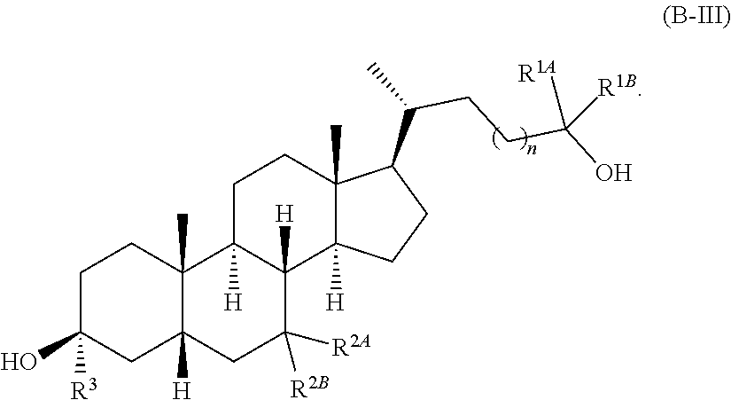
C1C2([H])CC(O)([R3])CCC2(C)C2([H])CCC3(C)C(C(CCC(O)([R1A])[R1B])C)CCC3([H])C2([H])C1([R2A])[R2B]
